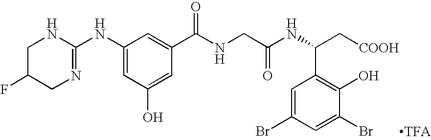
C1(NC2=NCC(F)CN2)=CC(O)=CC(C(NCC(NC(C[COOH])C2=C(O)C(Br)=CC(Br)=C2)=O)=O)=C1
